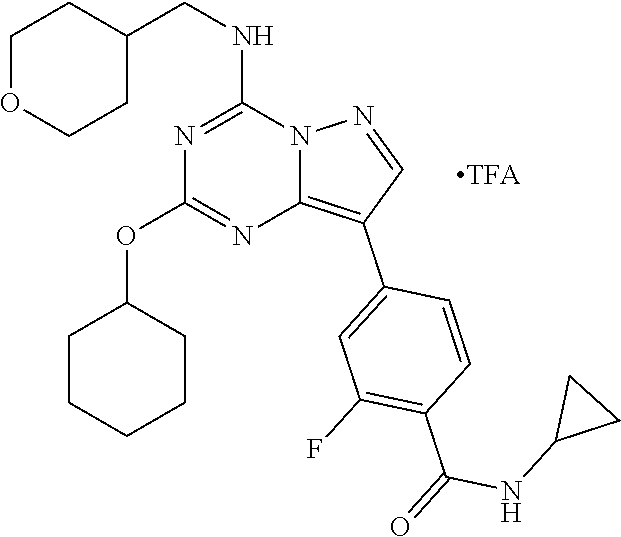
C1OCCC(CNC2=NC(OC3CCCCC3)=NC3=C(C4=CC(F)=C(C(=O)NC5CC5)C=C4)C=NN23)C1
